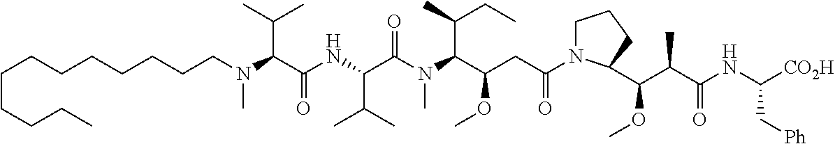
N(C(C(=O)NC(C(C)C)C(=O)N(C)C(C(CC)C)C(CC(=O)N1CCCC1C(OC)C(C)C(=O)NC([CO2H])C[Ph])OC)C(C)C)(CCCCCCCCCCCC)C
